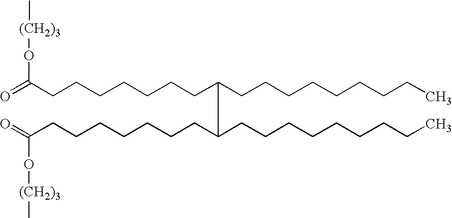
O=C(CCCCCCCC(CCCCCCCCC)CC(CCCCCCCC(=O)O[(CH2)3]C)CCCCCCCCC)O[(CH2)3]C
